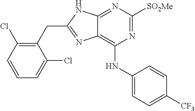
C1(CC2=NC3=C(NC4=CC=C([CF3])C=C4)N=C([SO2Me])N=C3N2)=C(Cl)C=CC=C1Cl
